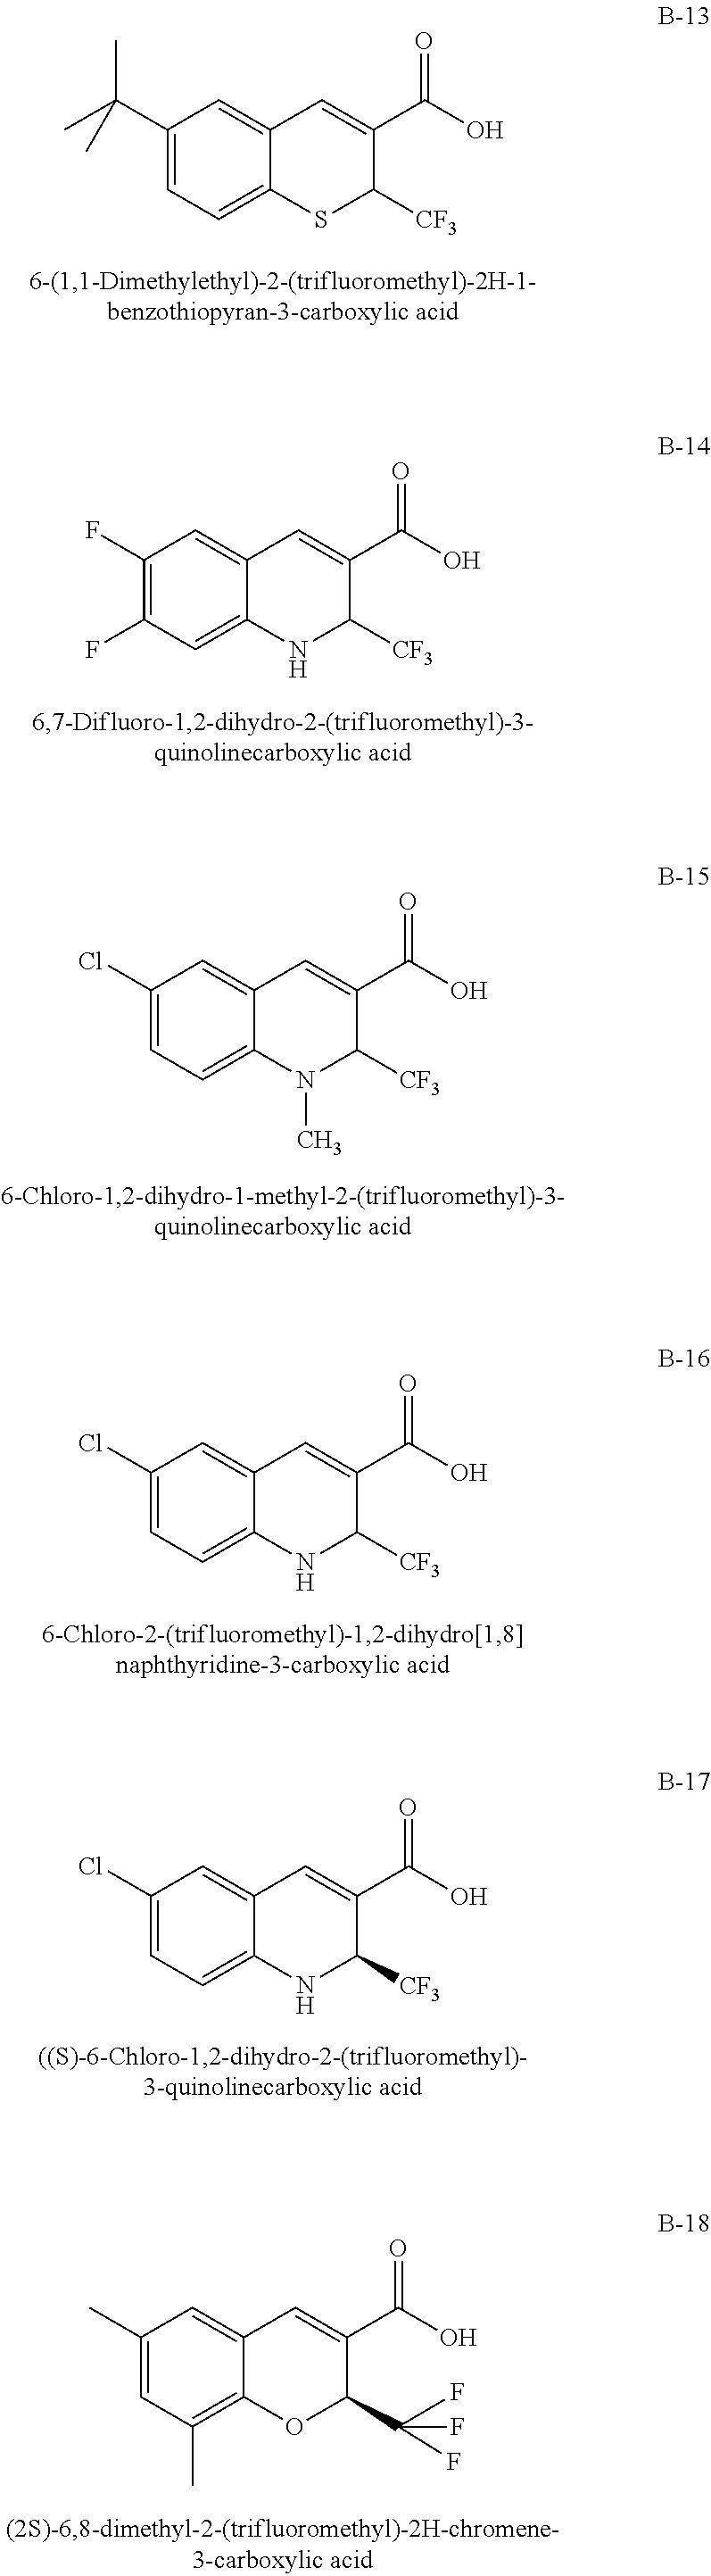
C1(C(C)(C)C)=CC=C2C(=C1)C=C(C(O)=O)C([CF3])S2.C1(F)=C(F)C=C2C(=C1)C=C(C(O)=O)C([CF3])N2.C1(Cl)=CC=C2C(=C1)C=C(C(O)=O)C([CF3])N2C.C1(Cl)=CC=C2C(=C1)C=C(C(O)=O)C([CF3])N2.C1(Cl)=CC=C2C(=C1)C=C(C(O)=O)C([CF3])N2.C1(C)=CC(C)=C2C(=C1)C=C(C(O)=O)C(C(F)(F)F)O2
